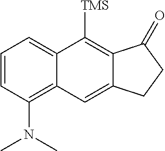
C1=CC(N(C)C)=C2C(=C1)C([TMS])=C1C(=C2)CCC1=O
